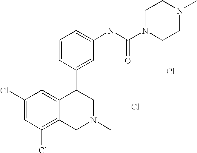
C1(Cl)=C2C(=CC(Cl)=C1)C(C1=CC(NC(N3CCN(C)CC3)=O)=CC=C1)CN(C)C2.Cl.Cl
